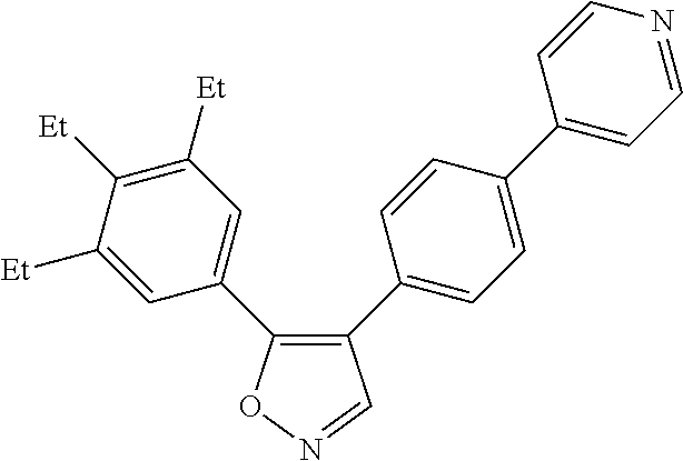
C1(C2=CC=C(C3=CC=NC=C3)C=C2)=C(C2=CC([Et])=C([Et])C([Et])=C2)ON=C1
